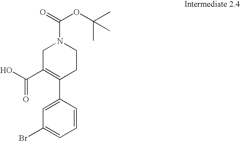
C1=CC(C2=C(C(=O)O)CN(C(=O)OC(C)(C)C)CC2)=CC(Br)=C1
